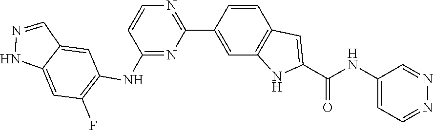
N1=CC=C(NC(C2=CC3=C(C=C(C4=NC=CC(NC5=C(F)C=C6C(=C5)C=NN6)=N4)C=C3)N2)=O)C=N1
